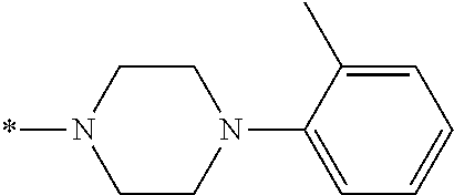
C1CN(C2=CC=CC=C2C)CCN1*
